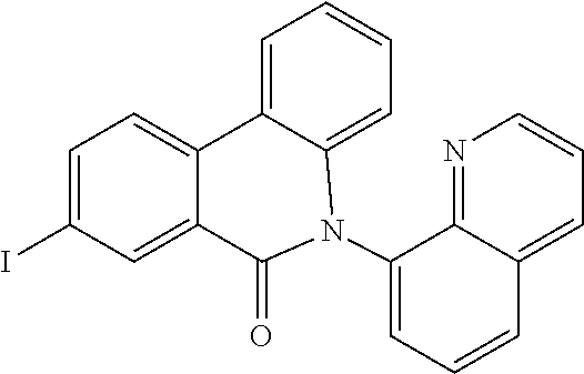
C1=C(I)C=C2C(=C1)C1=CC=CC=C1N(C1=CC=CC3=CC=CN=C31)C2=O
